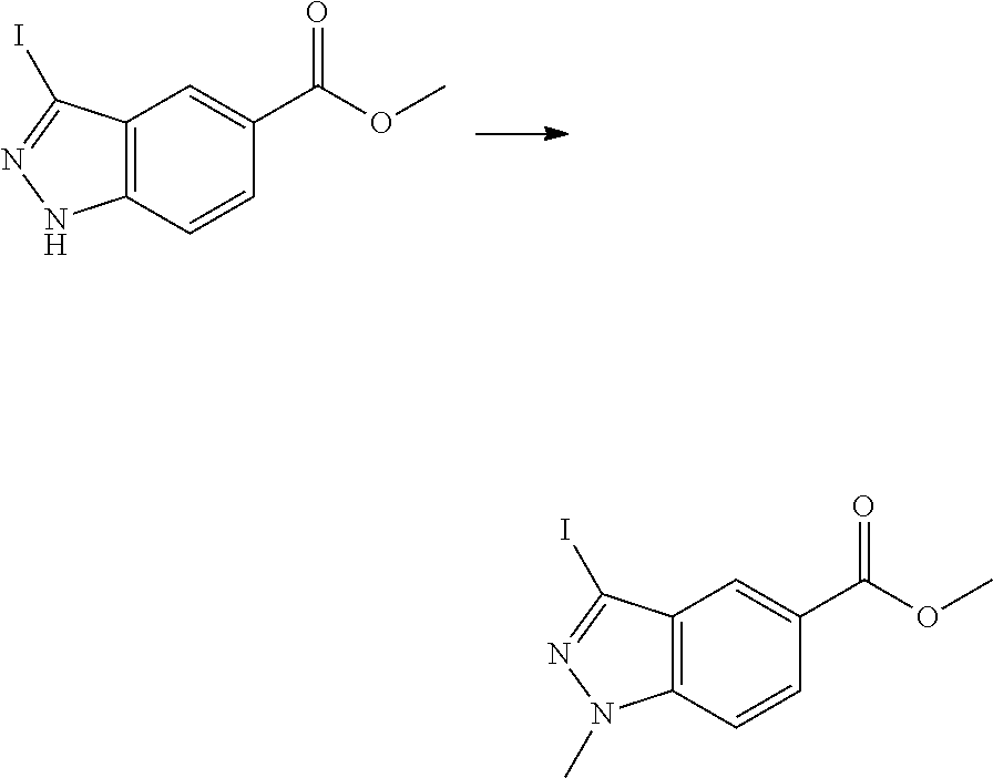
C12=C(C=CC(C(OC)=O)=C1)NN=C2I.C12=C(C=CC(C(OC)=O)=C1)N(C)N=C2I
